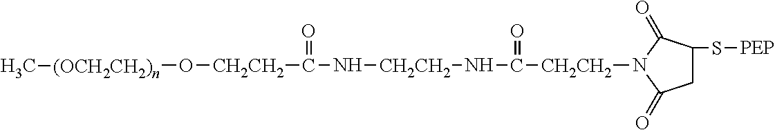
C([CH2CH2]N1C(=O)CC(S[PEP])C1=O)(=O)N[CH2CH2]NC(=O)[CH2CH2]O[(OCH2CH2)n]C
